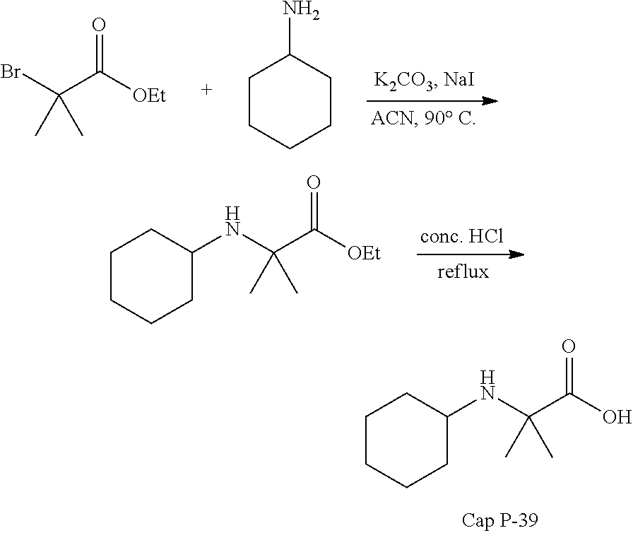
BrC(C([OEt])=O)(C)C.C1CCCCC1N.C1(NC(C([OEt])=O)(C)C)CCCCC1.C1(NC(C(O)=O)(C)C)CCCCC1
